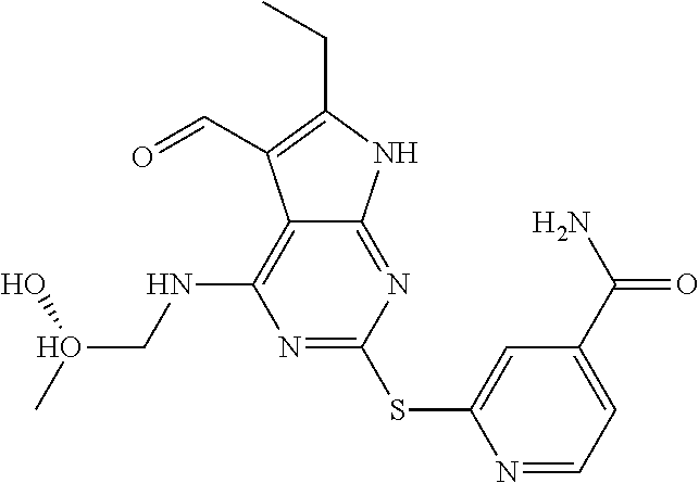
N1=C(SC2=CC(C(=O)N)=CC=N2)N=C2C(=C1NCO(C)O)C(C=O)=C(CC)N2
